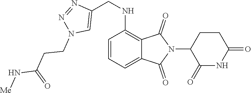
C1=CC=C2C(=C1NCC1=CN(CCC(N[Me])=O)N=N1)C(=O)N(C1C(=O)NC(=O)CC1)C2=O
